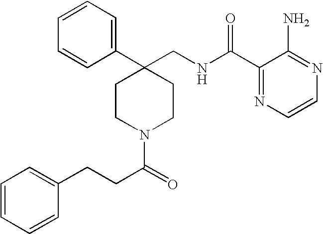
C1=CC=C(C2(CNC(C3=NC=CN=C3N)=O)CCN(C(=O)CCC3=CC=CC=C3)CC2)C=C1
